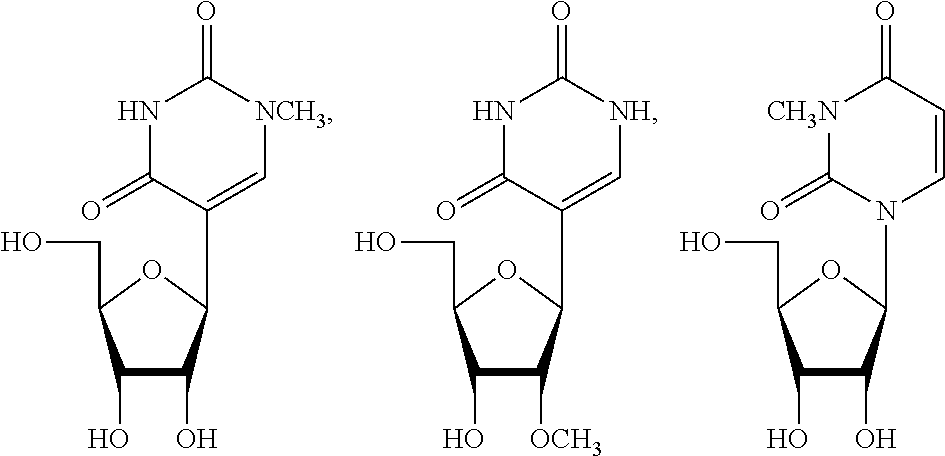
C1(O)C([OCH3])C(C2=C[NH]C(=O)NC2=O)OC1CO.C1(O)C(O)C(N2C=CC(=O)[CH3N]C2=O)OC1CO.C1(O)C(O)C(C2=C[NCH3]C(=O)NC2=O)OC1CO
